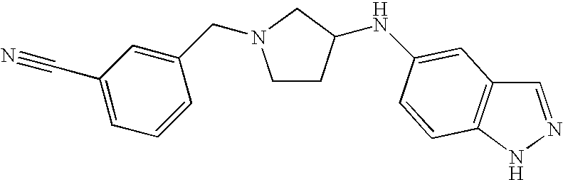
C1CC(NC2=CC3=C(NN=C3)C=C2)CN1CC1=CC(C#N)=CC=C1
